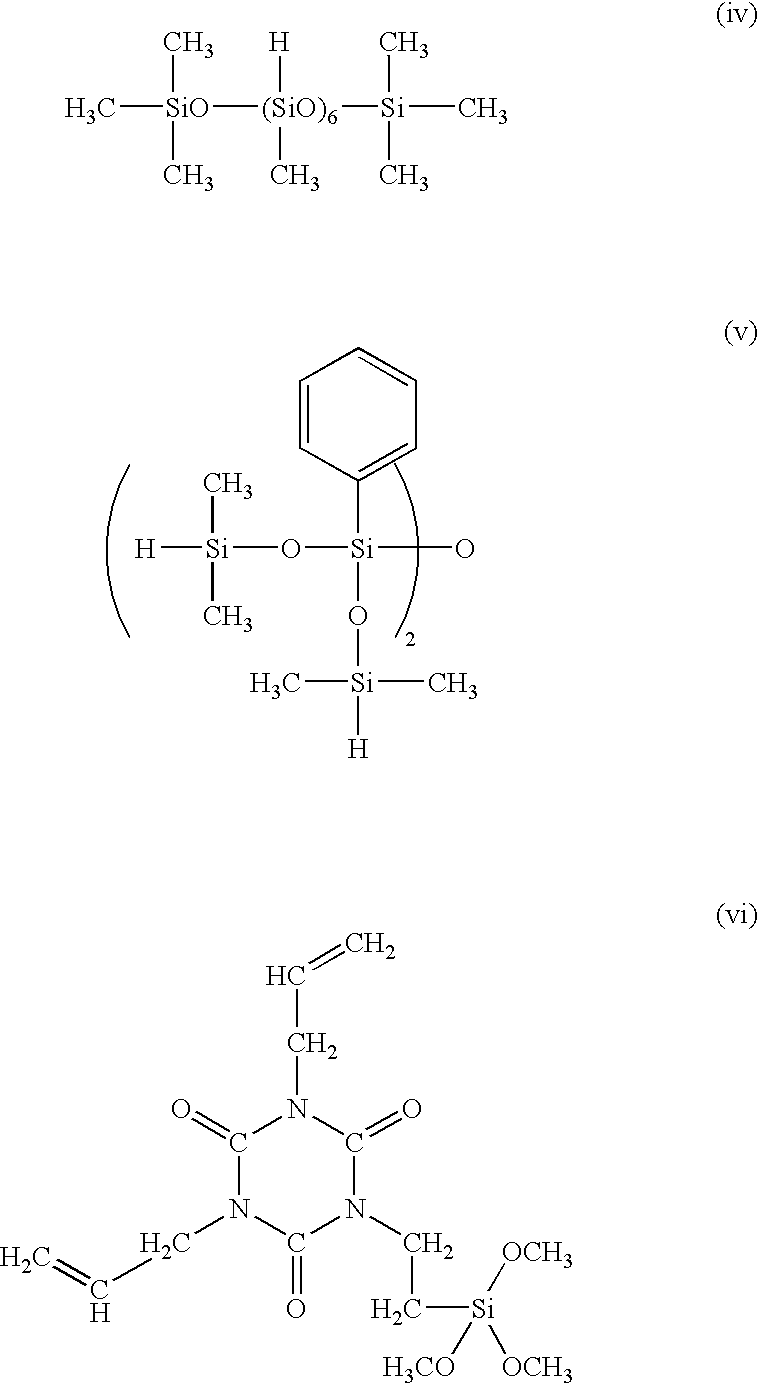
[H][Si](C)(C)O[Si](C1=CC=CC=C1)(O[Si](C)(C)[H])O.C1(=O)N(CC=C)C(=O)N(CC[Si]([H3CO])([OCH3])[OCH3])C(=O)N1CC=C.C[SiO](C)(C)[(SiO)6]([Si](C)(C)C)([H])C
